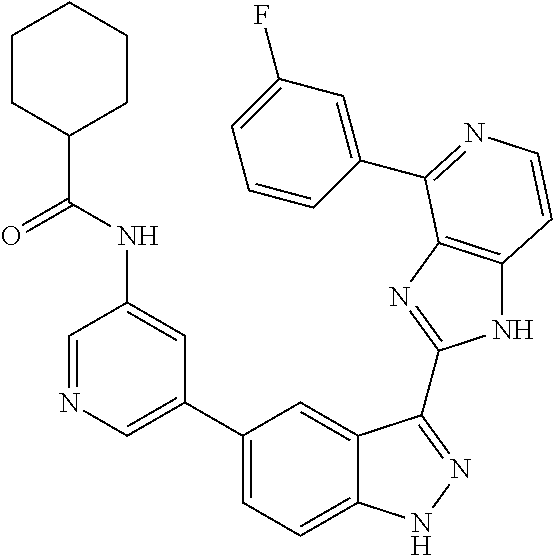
C1(C2=CN=CC(NC(C3CCCCC3)=O)=C2)=CC=C2C(=C1)C(C1=NC3=C(N1)C=CN=C3C1=CC(F)=CC=C1)=NN2
